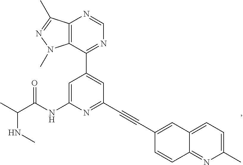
N(C(C)C(NC1=CC(C2=NC=NC3=C2N(C)N=C3C)=CC(C#CC2=CC3=CC=C(C)N=C3C=C2)=N1)=O)C
